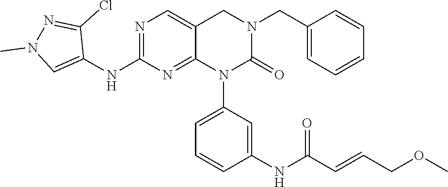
C1(NC2=NC=C3C(=N2)N(C2=CC=CC(NC(C=CCOC)=O)=C2)C(=O)N(CC2=CC=CC=C2)C3)=CN(C)N=C1Cl
